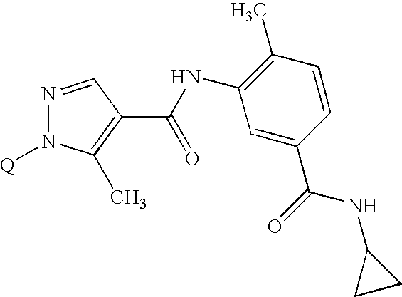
N1=CC(C(NC2=C(C)C=CC(C(=O)NC3CC3)=C2)=O)=C(C)N1[Q]
